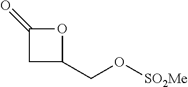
C1(=O)CC(CO[SO2Me])O1
